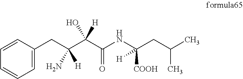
C1=CC=C(CC(C(C(NC(CC(C)C)([H])[COOH])=O)(O)[H])(N)[H])C=C1
